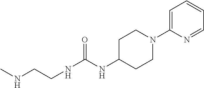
CNCCNC(=O)NC1CCN(C2=CC=CC=N2)CC1
